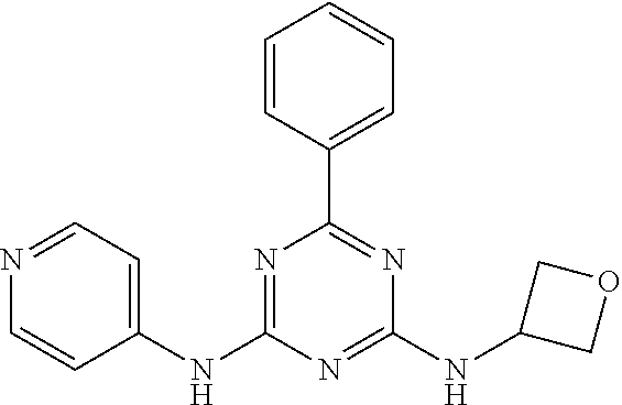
C1(NC2=CC=NC=C2)=NC(C2=CC=CC=C2)=NC(NC2COC2)=N1
